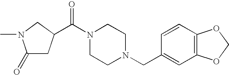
N1(C(C2CC(=O)N(C)C2)=O)CCN(CC2=CC3=C(C=C2)OCO3)CC1
